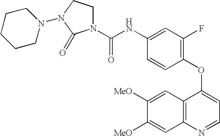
C1=C(OC2=C(F)C=C(NC(=O)N3CCN(N4CCCCC4)C3=O)C=C2)C2=C(N=C1)C=C([MeO])C([MeO])=C2
